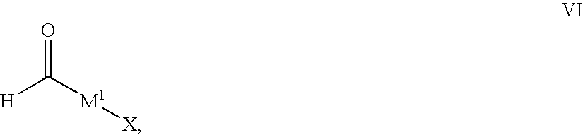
[H]C([M1][X])=O
